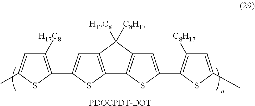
C12=C(SC(C3=C([H17C8])C=C(C)S3)=C1)C1=C(C=C(C3=C([C8H17])C=C(C)S3)S1)C2([C8H17])[H17C8].[PDOCPDT-DOT]
